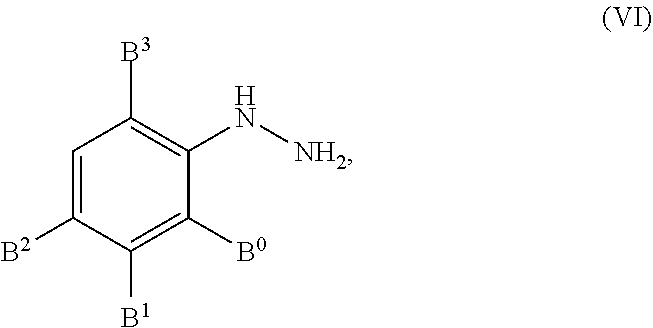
N(C1=C([B3])C=C([B2])C([B1])=C1[B0])[NH2]
